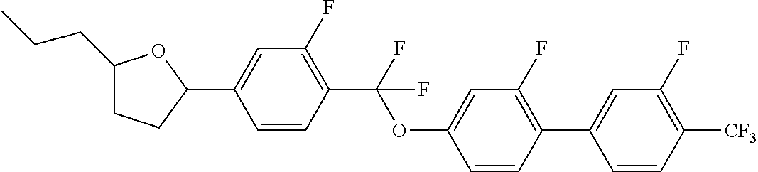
C1(CCC)CCC(C2=CC(F)=C(C(OC3=CC(F)=C(C4=CC(F)=C([CF3])C=C4)C=C3)(F)F)C=C2)O1
